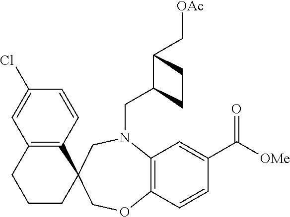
C12=C(C=CC(Cl)=C1)C1(CCC2)COC2=C(N(CC3C(C[OAc])CC3)C1)C=C(C([OMe])=O)C=C2
